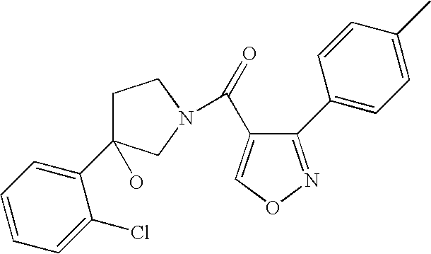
C1C(O)(C2=CC=CC=C2Cl)CN(C(=O)C2=CON=C2C2=CC=C(C)C=C2)C1
